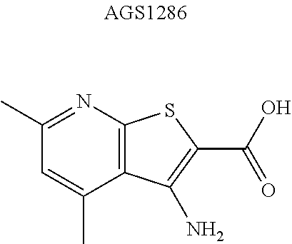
C1=C(C)C2=C(N=C1C)SC(C(O)=O)=C2N
